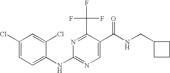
C1=C(Cl)C=C(Cl)C(NC2=NC=C(C(NCC3CCC3)=O)C(C(F)(F)F)=N2)=C1
